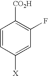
C1=CC([X])=CC(F)=C1[CO2H]
